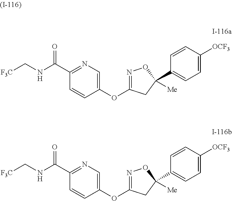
N1=C(OC2=CN=C(C(NC[F3C])=O)C=C2)CC(C2=CC=C([OCF3])C=C2)([Me])O1.N1=C(OC2=CN=C(C(NC[F3C])=O)C=C2)CC(C2=CC=C([OCF3])C=C2)([Me])O1
